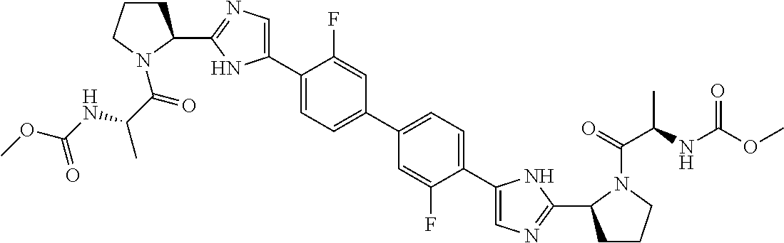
C1(C2CCCN2C(=O)C(NC(OC)=O)C)=NC=C(C2=CC=C(C3=CC=C(C4=CN=C(C5CCCN5C(C(C)NC(OC)=O)=O)N4)C(F)=C3)C=C2F)N1
